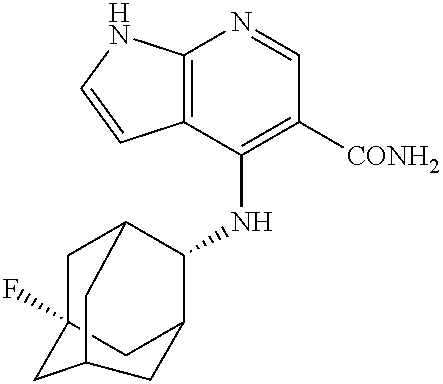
C12=C(C(NC3C4CC5(F)CC3CC(C5)C4)=C([CONH2])C=N1)C=CN2
